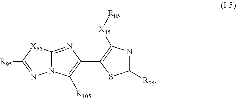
[X45]([R85])C1=C(C2=C([R105])N3C(=N2)[X55]C([R95])=N3)SC([R75])=N1
